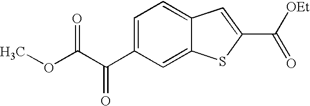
C1=C(C(C(OC)=O)=O)C=C2C(=C1)C=C(C(=O)[OEt])S2
